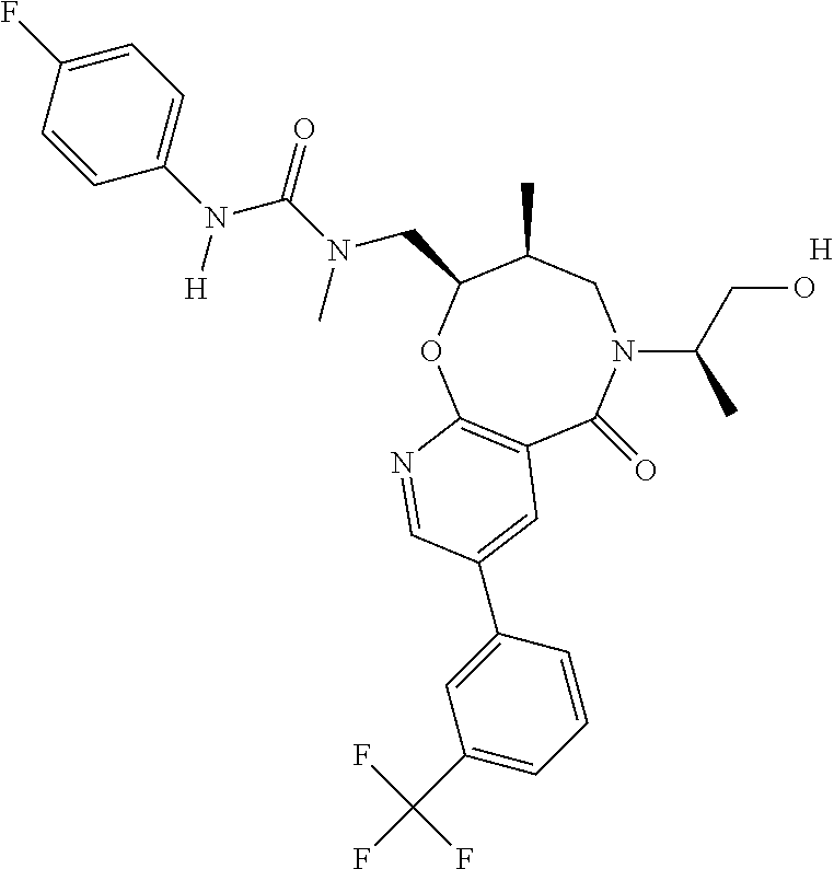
[H].C12=C(OC(CN(C(=O)N(C3=CC=C(F)C=C3)[H])C)C(C)CN(C(CO)C)C1=O)N=CC(C1=CC(C(F)(F)F)=CC=C1)=C2
